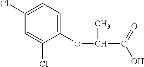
C1(OC(C(O)=O)C)=CC=C(Cl)C=C1Cl
